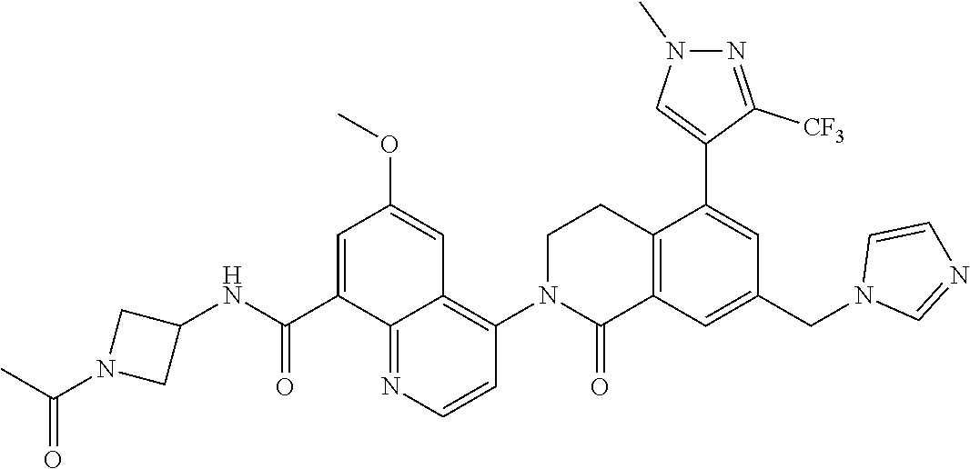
C12=C(C=C(CN3C=NC=C3)C=C1C1=CN(C)N=C1[CF3])C(=O)N(C1=C3C(=NC=C1)C(C(NC1CN(C(=O)C)C1)=O)=CC(OC)=C3)CC2
